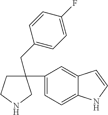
N1C=CC2=CC(C3(CC4=CC=C(F)C=C4)CCNC3)=CC=C12
